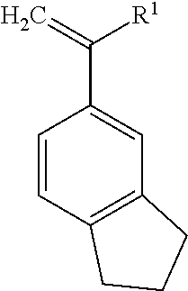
C1=CC2=C(C=C1C(=C)[R1])CCC2
